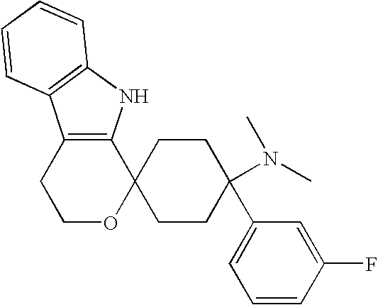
C12=C(NC3=C1C=CC=C3)C1(OCC2)CCC(C2=CC=CC(F)=C2)(N(C)C)CC1
